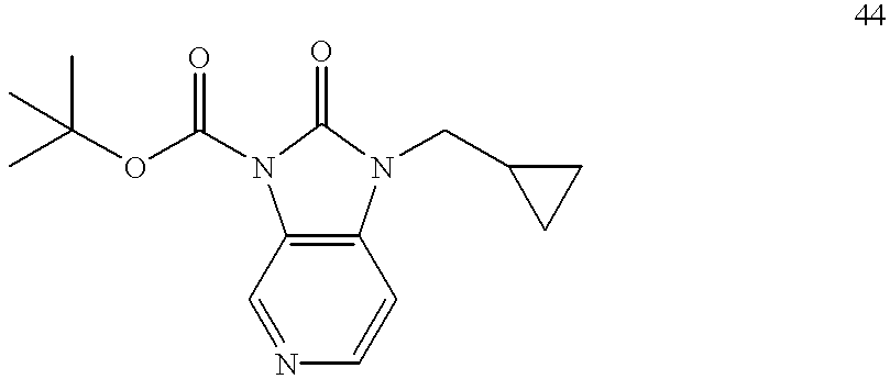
C12=C(C=NC=C1)N(C(OC(C)(C)C)=O)C(=O)N2CC1CC1
